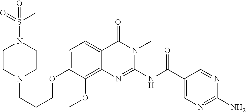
C1=C(OCCCN2CCN(S(C)(=O)=O)CC2)C(OC)=C2C(=C1)C(=O)N(C)C(NC(C1=CN=C(N)N=C1)=O)=N2
